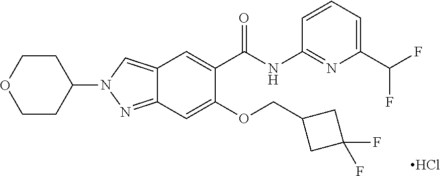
C1(OCC2CC(F)(F)C2)=CC2=NN(C3CCOCC3)C=C2C=C1C(NC1=NC(C(F)F)=CC=C1)=O.Cl
